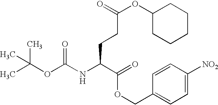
CC(OC(NC(C(=O)OCC1=CC=C([NO2])C=C1)CCC(OC1CCCCC1)=O)=O)(C)C
